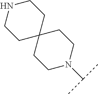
C12(CCN(C(C)C)CC1)CCNCC2
